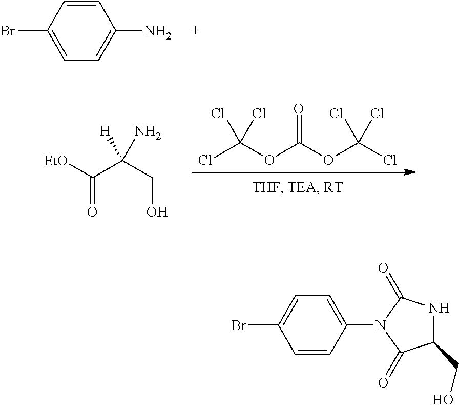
C1=CC(Br)=CC=C1N.ClC(OC(OC(Cl)(Cl)Cl)=O)(Cl)Cl.[EtO]C(=O)C(CO)(N)[H].C1(=O)C(CO)NC(=O)N1C1=CC=C(Br)C=C1
